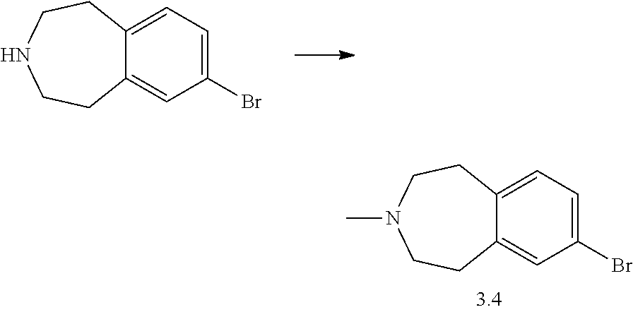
C1(Br)=CC=C2C(=C1)CCNCC2.C1(Br)=CC=C2C(=C1)CCN(C)CC2
